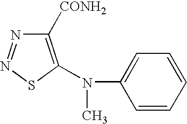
C1([CONH2])=C(N(C)C2=CC=CC=C2)SN=N1
